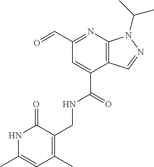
C(C1=NC2=C(C(C(=O)NCC3=C(C)C=C(C)NC3=O)=C1)C=NN2C(C)C)=O
